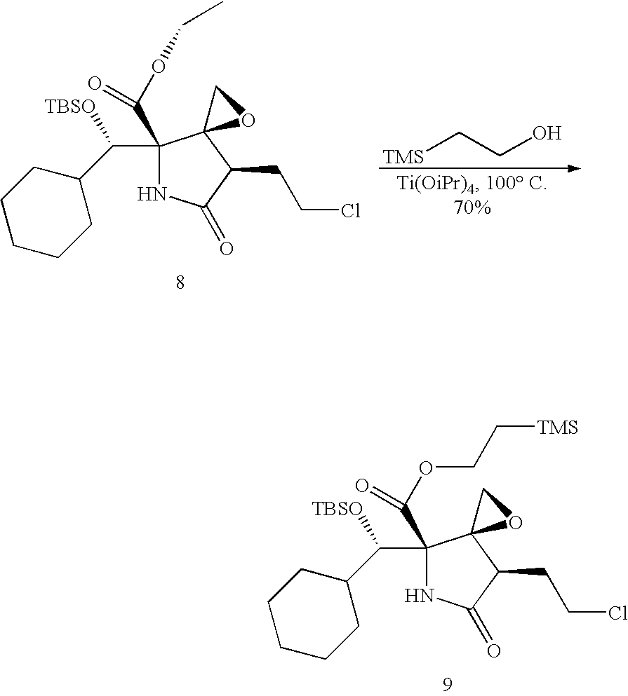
C1(C(C2CCCCC2)[TBSO])(C(=O)OCC[TMS])NC(=O)C(CCCl)C12OC2.C1(C(C2CCCCC2)[TBSO])(C(=O)OCC)NC(=O)C(CCCl)C12OC2.[TMS]CCO
